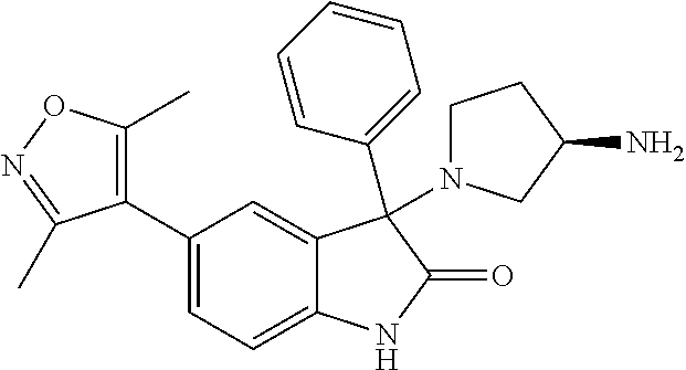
C1(C2=CC=C3C(=C2)C(N2CCC(N)C2)(C2=CC=CC=C2)C(=O)N3)=C(C)ON=C1C
